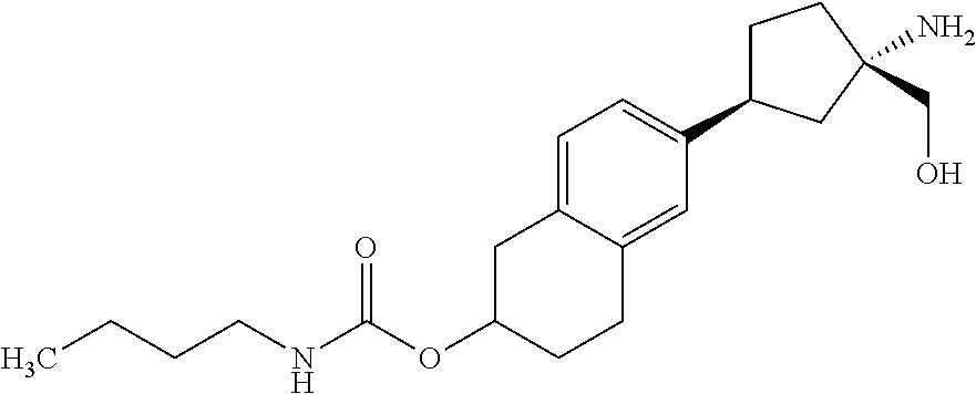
O=C(OC1CC2=CC=C(C3CCC(CO)(N)C3)C=C2CC1)NCCCC
